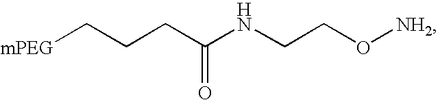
N(CCO[NH2])C(CCC[mPEG])=O
